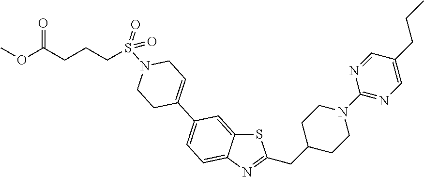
S1C2=CC(C3=CCN(S(=O)(CCCC(OC)=O)=O)CC3)=CC=C2N=C1CC1CCN(C2=NC=C(CCC)C=N2)CC1
